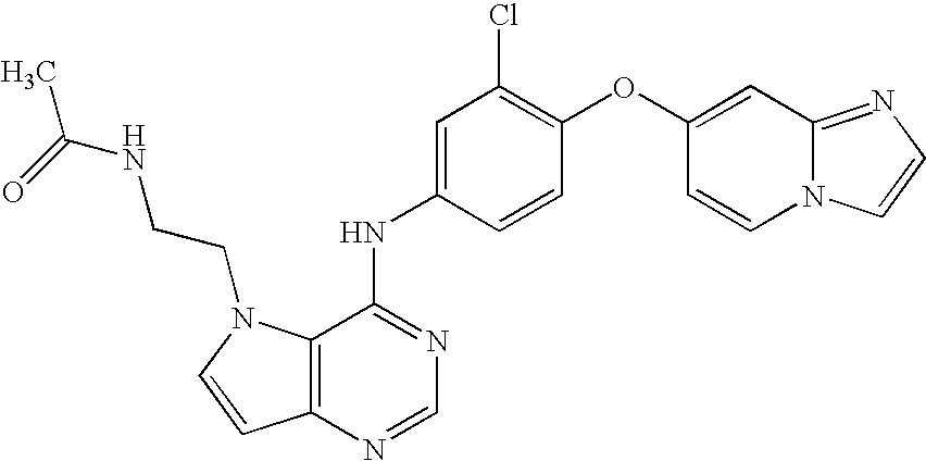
C12=C(N=CN=C1NC1=CC(Cl)=C(OC3=CC4=NC=CN4C=C3)C=C1)C=CN2CCNC(=O)C
